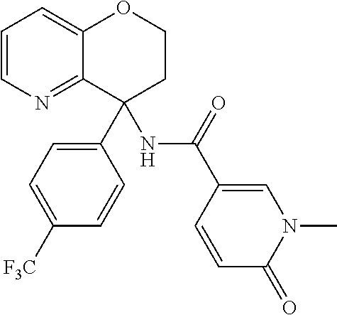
C1=CN=C2C(=C1)OCCC2(C1=CC=C([F3C])C=C1)NC(C1=CN(C)C(=O)C=C1)=O
